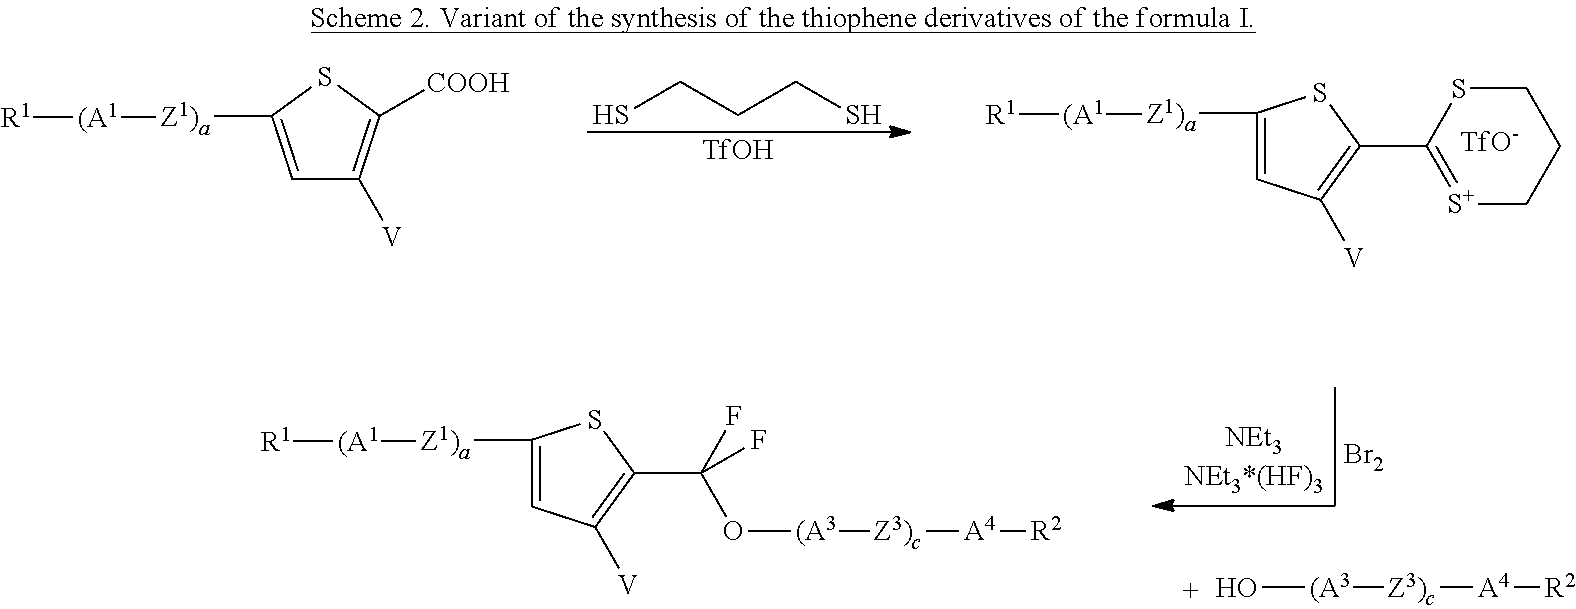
SCCCS.[TfOH].C1([Z1)a][(A1][R1])=CC([V])=C(C2=[S+]CCCS2)S1.[TfO-].C1=C([Z1)a][(A1][R1])SC([COOH])=C1[V].[Br2].C1([Z1)a][(A1][R1])=CC([V])=C(C(F)(O[(A3][Z3)c][A4][R2])F)S1.O[(A3][Z3)c][A4][R2]
